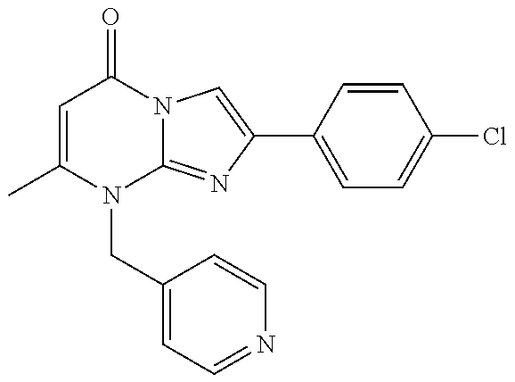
C1=C(C)N(CC2=CC=NC=C2)C2=NC(C3=CC=C(Cl)C=C3)=CN2C1=O
